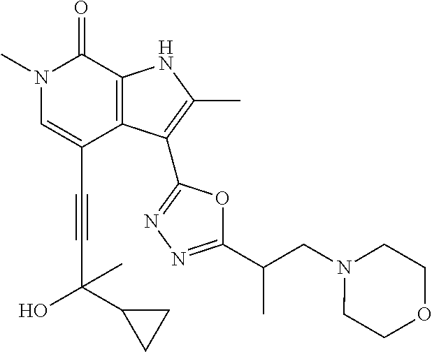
C(C1=CN(C)C(=O)C2=C1C(C1=NN=C(C(CN3CCOCC3)C)O1)=C(C)N2)#CC(C)(C1CC1)O
